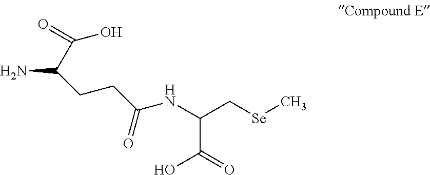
NC(C(O)=O)CCC(=O)NC(C[Se]C)C(O)=O
